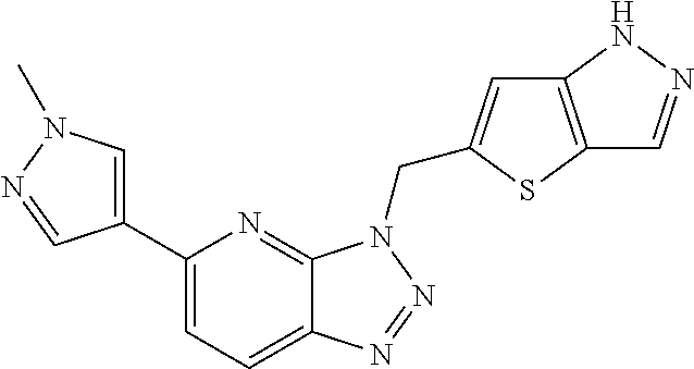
C1(C2=CN(C)N=C2)=CC=C2C(=N1)N(CC1=CC3=C(S1)C=NN3)N=N2
